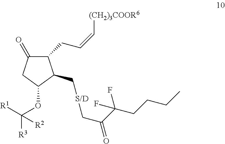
C1(=O)C(CC=C[(CH2)3COOR6])C(C[S/D]CC(=O)C(CCCC)(F)F)C(OC([R1])([R3])[R2])C1
